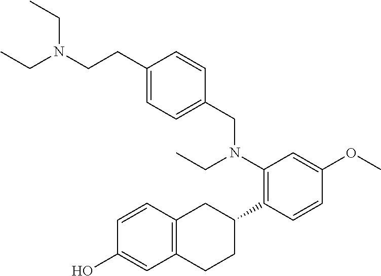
OC1=CC2=C(C=C1)CC(C1=C(N(CC)CC3=CC=C(CCN(CC)CC)C=C3)C=C(OC)C=C1)CC2
